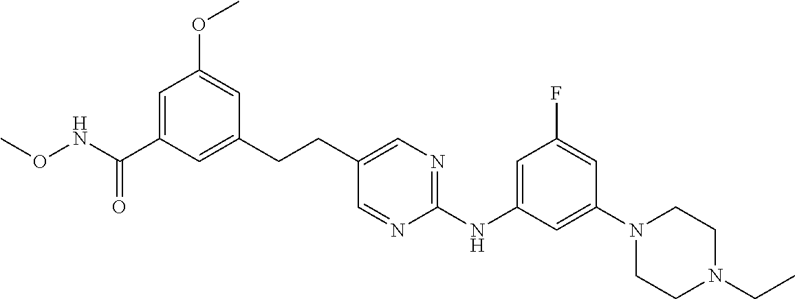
C1=C(C(NOC)=O)C=C(CCC2=CN=C(NC3=CC(F)=CC(N4CCN(CC)CC4)=C3)N=C2)C=C1OC
